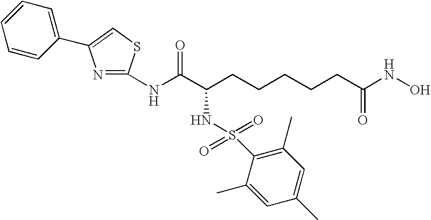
C1(NC(C(CCCCCC(NO)=O)NS(=O)(=O)C2=C(C)C=C(C)C=C2C)=O)=NC(C2=CC=CC=C2)=CS1
